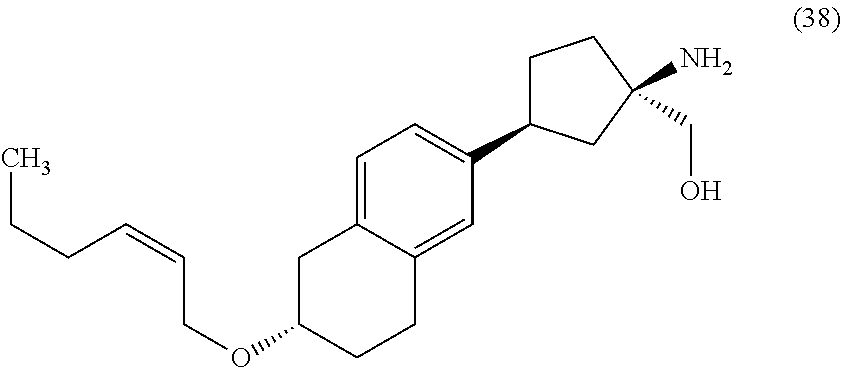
C1C(C2=CC=C3C(=C2)CCC(OCC=CCCC)C3)CC(N)(CO)C1
